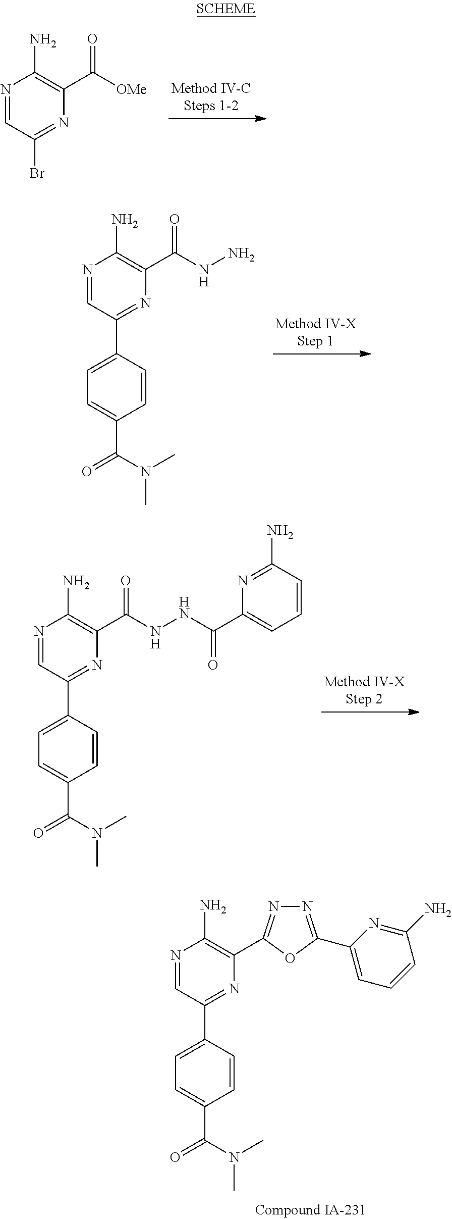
N1=CC(Br)=NC(C([OMe])=O)=C1N.N1=CC(C2=CC=C(C(=O)N(C)C)C=C2)=NC(C(NN)=O)=C1N.N1=CC(C2=CC=C(C(=O)N(C)C)C=C2)=NC(C2=NN=C(C3=CC=CC(N)=N3)O2)=C1N.N1=CC(C2=CC=C(C(=O)N(C)C)C=C2)=NC(C(NNC(C2=CC=CC(N)=N2)=O)=O)=C1N
